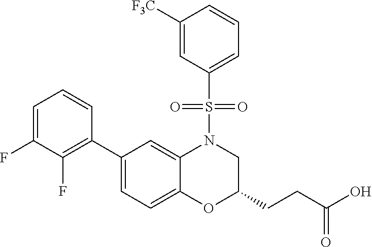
C1=C(F)C(F)=C(C2=CC=C3C(=C2)N(S(C2=CC=CC([F3C])=C2)(=O)=O)CC(CCC(=O)O)O3)C=C1
